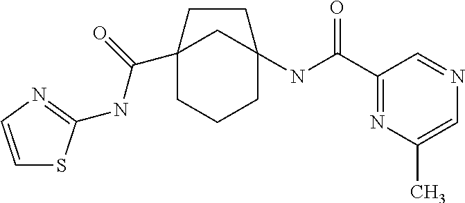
C12(C(NC3=NC=CS3)=O)CCCC(NC(C3=NC(C)=CN=C3)=O)(C1)CC2
